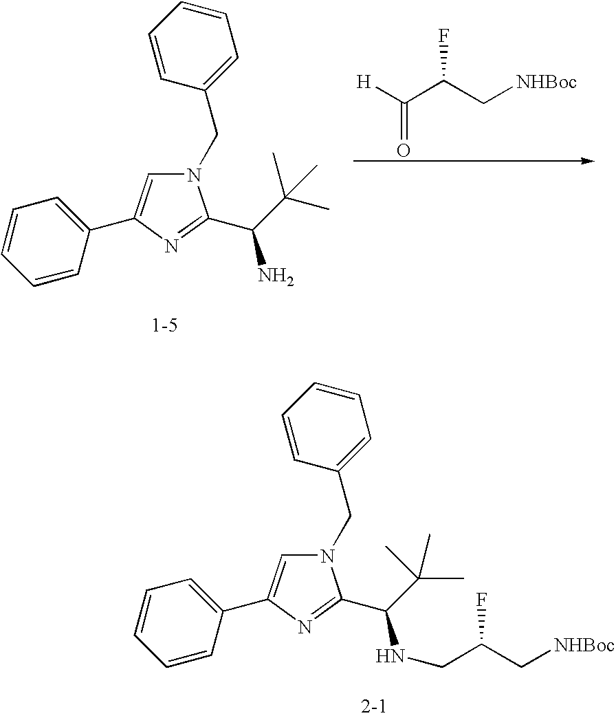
N1(CC2=CC=CC=C2)C=C(C2=CC=CC=C2)N=C1C(C(C)(C)C)N.[H]C(C(C[NHBoc])F)=O.N1(CC2=CC=CC=C2)C=C(C2=CC=CC=C2)N=C1C(C(C)(C)C)NCC(C[NHBoc])F
